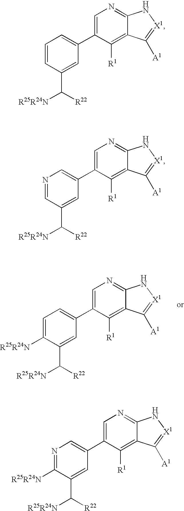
C1=C([R25R24N])C(C([R22])[R25R24N])=CC(C2=CN=C3C(=C2[R1])C([A1])=[X1]N3)=C1.C1=CC(C([R22])[R25R24N])=CC(C2=CN=C3C(=C2[R1])C([A1])=[X1]N3)=C1.N1=CC(C([R22])[R25R24N])=CC(C2=CN=C3C(=C2[R1])C([A1])=[X1]N3)=C1.N1=C([R25R24N])C(C([R22])[R25R24N])=CC(C2=CN=C3C(=C2[R1])C([A1])=[X1]N3)=C1
